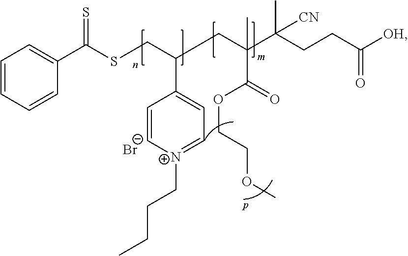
C1=CC=CC(C(SCC(C2=CC=[N+](CCCC)C=C2)CC(C(CCC([OH])=O)(C)[CN])(C)C(=O)OCCOC)=S)=C1.[Br-]
